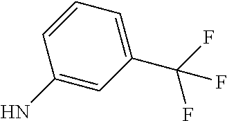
C1=CC(N)=CC(C(F)(F)F)=C1
